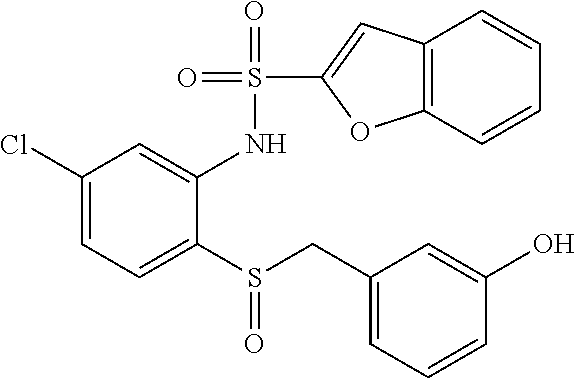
C1(Cl)=CC=C(S(CC2=CC=CC(O)=C2)=O)C(NS(C2=CC3=C(O2)C=CC=C3)(=O)=O)=C1
